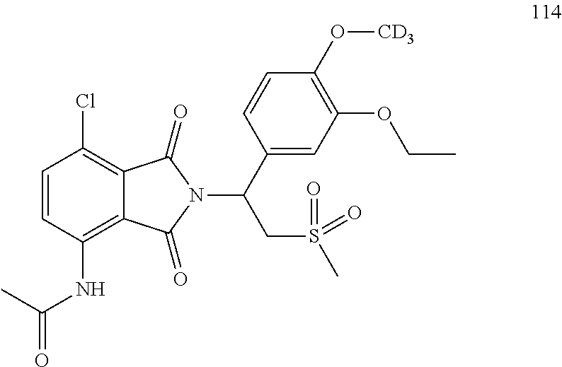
C1=CC(NC(=O)C)=C2C(=C1Cl)C(=O)N(C(C1=CC(OCC)=C(O[CD3])C=C1)CS(C)(=O)=O)C2=O
